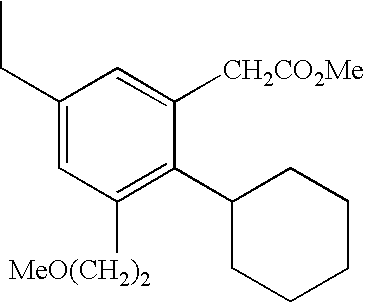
C1=C([CH2CO2Me])C(C2CCCCC2)=C([MeO(CH2)2])C=C1CC
